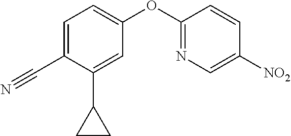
C1=C(C#N)C(C2CC2)=CC(OC2=NC=C([NO2])C=C2)=C1
